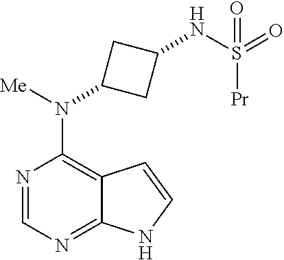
C1=NC(N(C2CC(NS(=O)([Pr])=O)C2)[Me])=C2C(=N1)NC=C2
